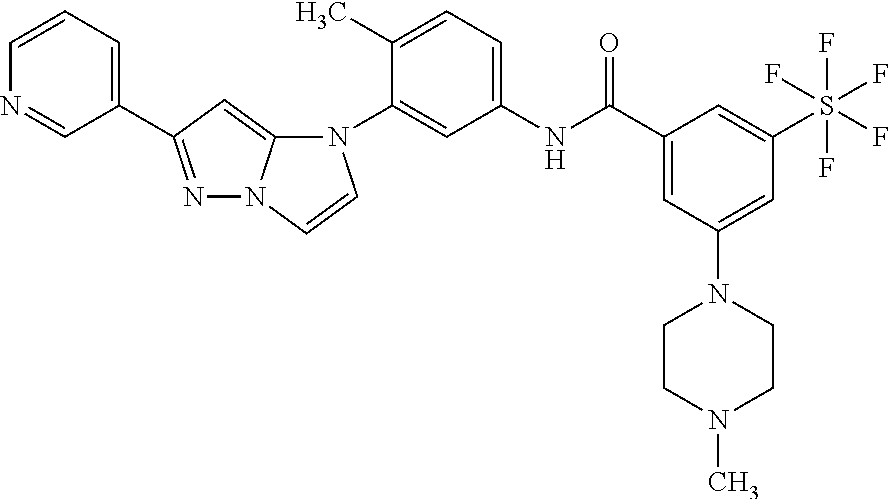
N1=C(C2=CC=CN=C2)C=C2N1C=CN2C1=CC(NC(C2=CC(N3CCN(C)CC3)=CC(S(F)(F)(F)(F)F)=C2)=O)=CC=C1C
